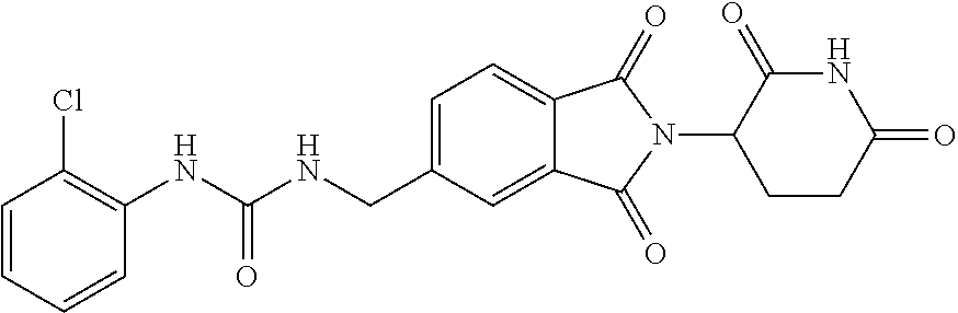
N(C(NCC1=CC=C2C(=C1)C(=O)N(C1CCC(=O)NC1=O)C2=O)=O)C1=C(Cl)C=CC=C1
